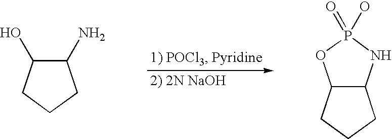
C1(O)C(N)CCC1.C12C(CCC1)NP(O)(=O)O2
